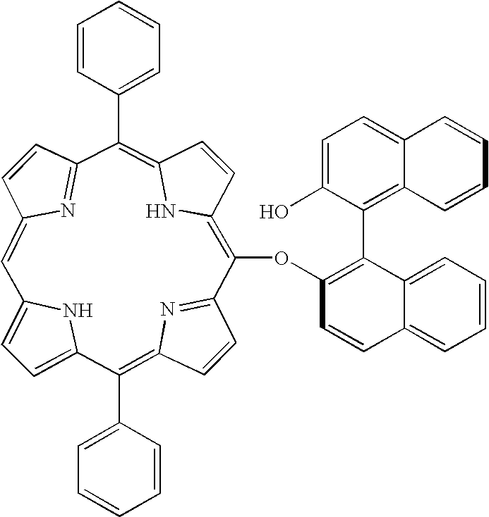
C1=C2NC(=C1)C(C1=CC=CC=C1)=C1C=CC(=N1)C(OC1=C(C3=C4C(=CC=C3O)C=CC=C4)C3=CC=CC=C3C=C1)=C1C=CC(=C(C3=CC=CC=C3)C3=NC(=C2)C=C3)N1
